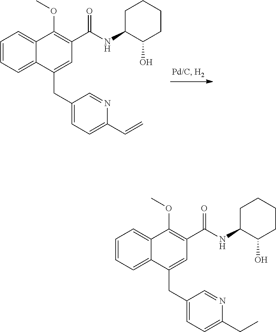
C1=CC=C2C(=C1)C(OC)=C(C(NC1C(O)CCCC1)=O)C=C2CC1=CC=C(C=C)N=C1.C1=CC=C2C(=C1)C(OC)=C(C(NC1C(O)CCCC1)=O)C=C2CC1=CC=C(CC)N=C1
